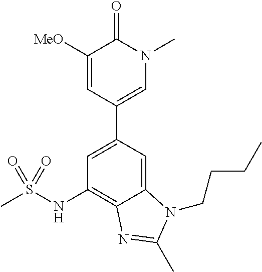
N(C1=C2C(=CC(C3=CN(C)C(=O)C([MeO])=C3)=C1)N(CCCC)C(C)=N2)S(C)(=O)=O
